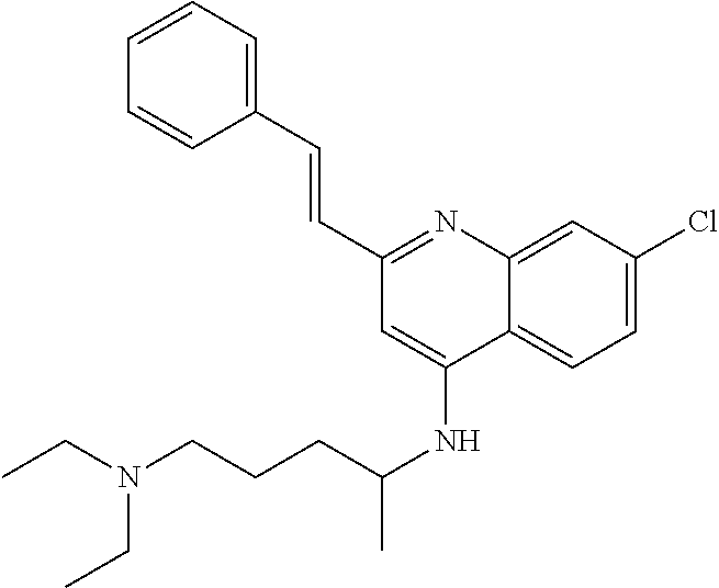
C1(C=CC2=CC=CC=C2)=NC2=CC(Cl)=CC=C2C(NC(C)CCCN(CC)CC)=C1
